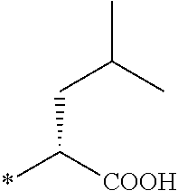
C(CC(C)C)([COOH])*
